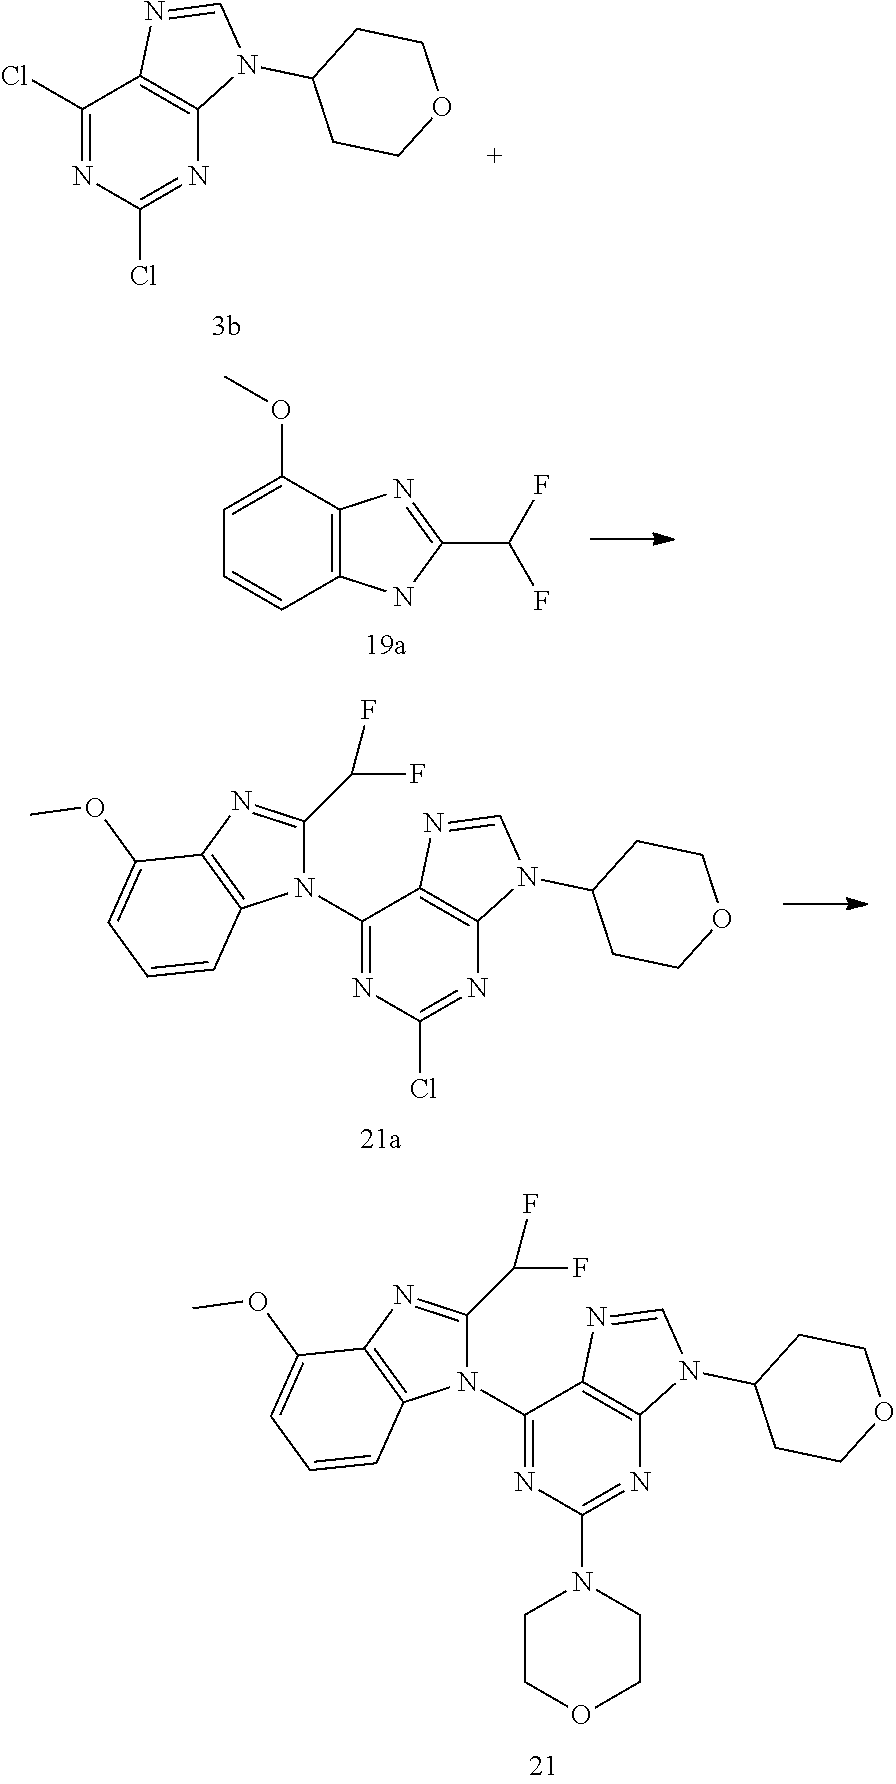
C1(N2C(C(F)F)=NC3=C2C=CC=C3OC)=NC(N2CCOCC2)=NC2=C1N=CN2C1CCOCC1.C1(Cl)=NC(Cl)=NC2=C1N=CN2C1CCOCC1.C1=C(OC)C2=C(C=C1)NC(C(F)F)=N2.C1(N2C(C(F)F)=NC3=C2C=CC=C3OC)=NC(Cl)=NC2=C1N=CN2C1CCOCC1
